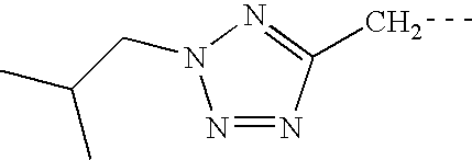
N1=NC(CC)=NN1CC(C)C
